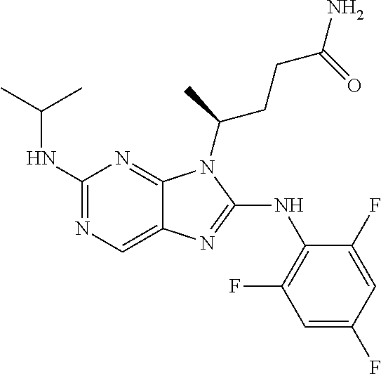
N1=C(NC(C)C)N=C2C(=C1)N=C(NC1=C(F)C=C(F)C=C1F)N2C(C)CCC(=O)N
